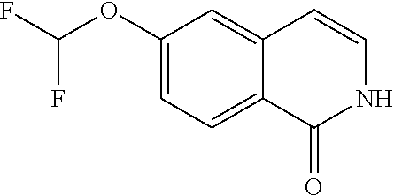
C1(OC(F)F)=CC=C2C(=C1)C=CNC2=O
